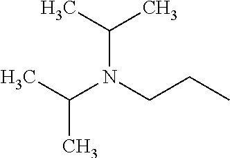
C(N(CCC)C(C)C)(C)C
